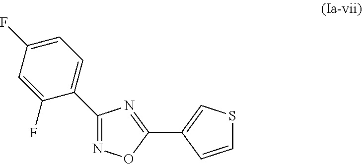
C1(C2=CC=C(F)C=C2F)=NOC(C2=CSC=C2)=N1
